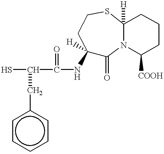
C(c1ccccc1)C(S)C(NC1([H])C(=O)N2C([H])(SCC1)CCCC2[COOH])=O
